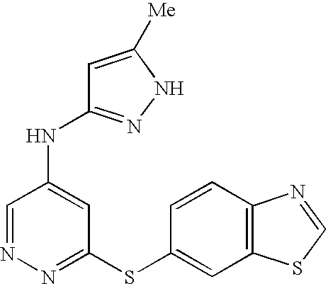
N1=CC(NC2=NNC([Me])=C2)=CC(SC2=CC3=C(C=C2)N=CS3)=N1
